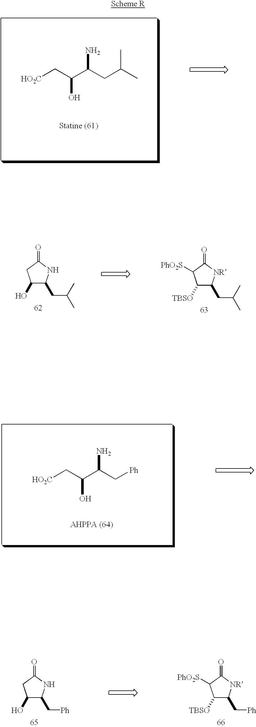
[HO2C]CC(C(CC(C)C)N)O.C1(O)C(CC(C)C)NC(=O)C1.C1([TBSO])C(CC(C)C)[NR]C(=O)C1[PhO2S].[HO2C]CC(C(C[Ph])N)O.C1(O)C(C[Ph])NC(=O)C1.C1([TBSO])C(C[Ph])[NR]C(=O)C1[PhO2S]
